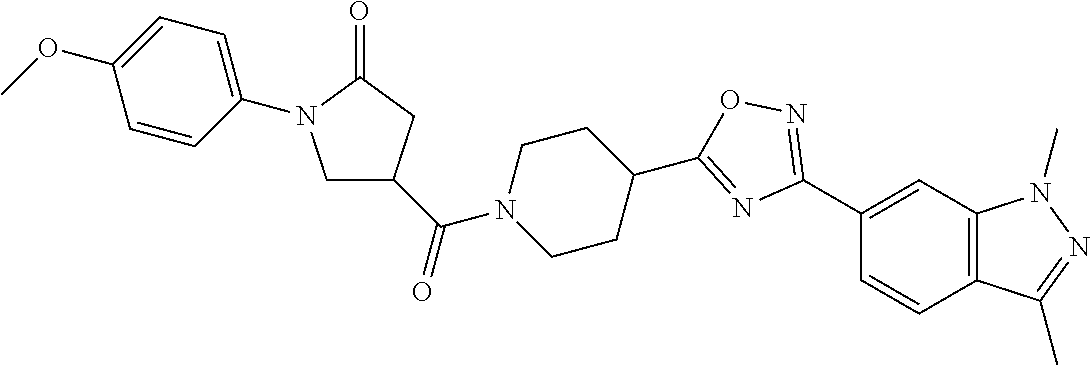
C1(C2=NOC(C3CCN(C(C4CN(C5=CC=C(OC)C=C5)C(=O)C4)=O)CC3)=N2)=CC2=C(C=C1)C(C)=NN2C
